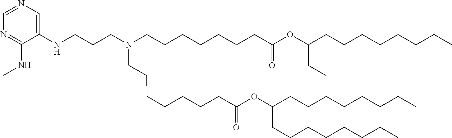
C(C(=O)OC(CCCCCCCC)CCCCCCCC)CCCCCCN(CCCNC1=CN=CN=C1NC)CCCCCCCC(OC(CC)CCCCCCCC)=O
